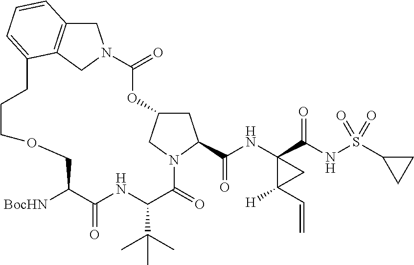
C1C2CN(C1C(NC1(C(NS(C3CC3)(=O)=O)=O)C([H])(C=C)C1)=O)C(=O)C(C(C)(C)C)NC(=O)C([BocHN])COCCCC1=CC=CC3=C1CN(C(=O)O2)C3
